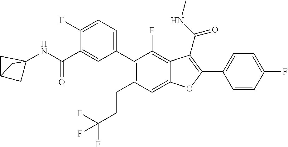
C1=CC(F)=CC=C1C1=C(C(NC)=O)C2=C(F)C(C3=CC=C(F)C(C(NC45CC(C4)C5)=O)=C3)=C(CCC(F)(F)F)C=C2O1
